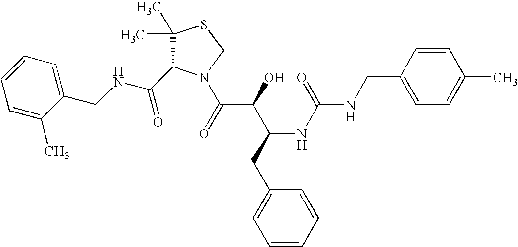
C(NCC1=CC=CC=C1C)(=O)C1C(C)(C)SCN1C(C(C(CC1=CC=CC=C1)NC(=O)NCC1=CC=C(C)C=C1)O)=O
